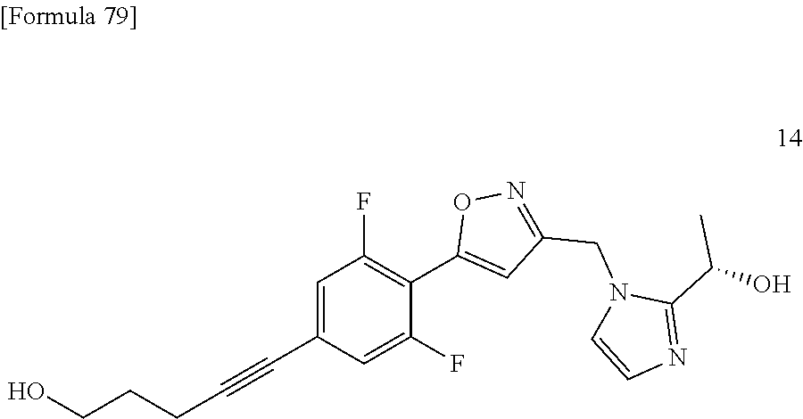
C1=C(C#CCCCO)C=C(F)C(C2=CC(CN3C=CN=C3C(O)C)=NO2)=C1F
